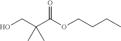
OCC(C(OCCCC)=O)(C)C
